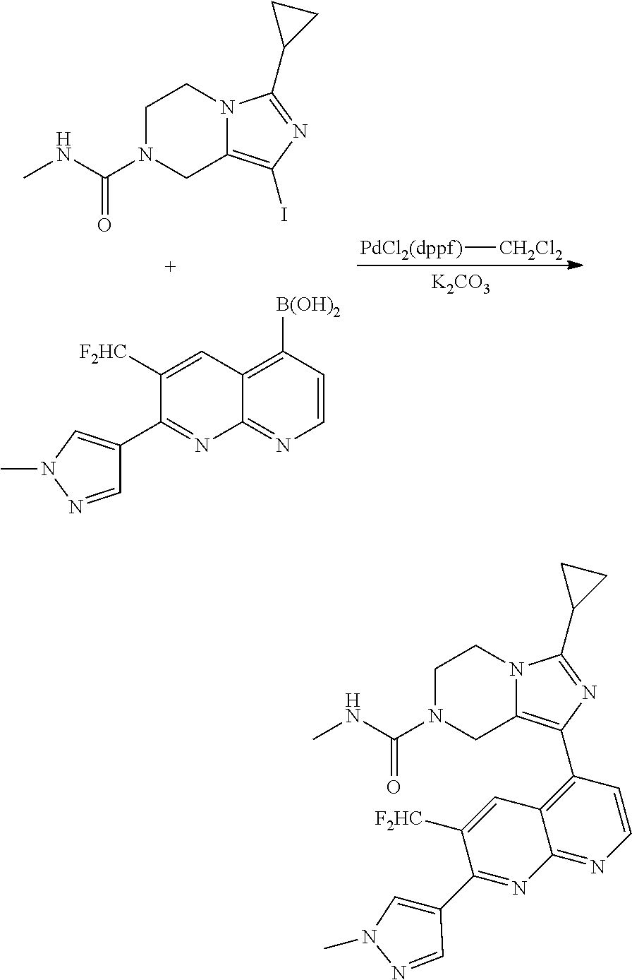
[PdCl2(dppf)][CH2Cl2].[K2CO3].C1N(C(=O)NC)CC2=C(I)N=C(C3CC3)N2C1.C1=CC([B(OH)2])=C2C(=N1)N=C(C1=CN(C)N=C1)C([F2HC])=C2.C1N(C(=O)NC)CC2=C(C3=C4C(=NC=C3)N=C(C3=CN(C)N=C3)C([F2HC])=C4)N=C(C3CC3)N2C1
